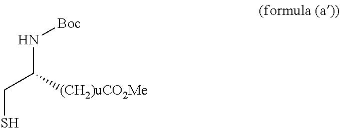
SCC(N[Boc])[(CH2)uCO2Me]
